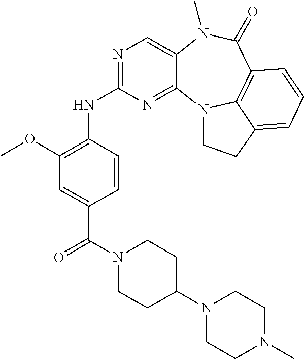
N1=C(NC2=C(OC)C=C(C(=O)N3CCC(N4CCN(C)CC4)CC3)C=C2)N=C2C(=C1)N(C)C(=O)C1=C3N2CCC3=CC=C1
